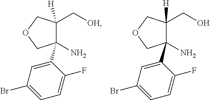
C1(N)(C2=CC(Br)=CC=C2F)C(C[OH])([H])COC1.C1(N)(C2=CC(Br)=CC=C2F)C(CO)([H])COC1
